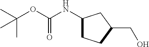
C1(NC(OC(C)(C)C)=O)CCC(CO)C1
